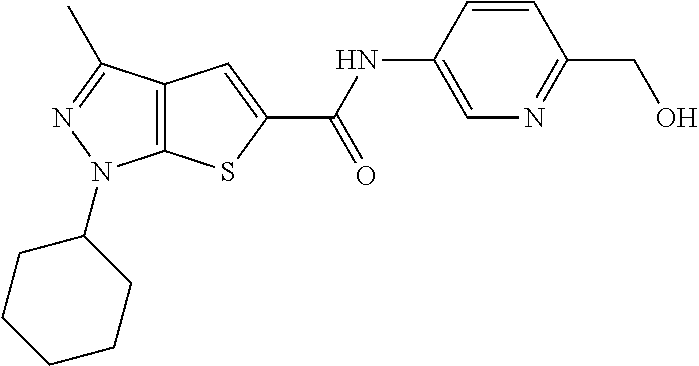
C12=C(SC(C(NC3=CN=C(CO)C=C3)=O)=C1)N(C1CCCCC1)N=C2C
